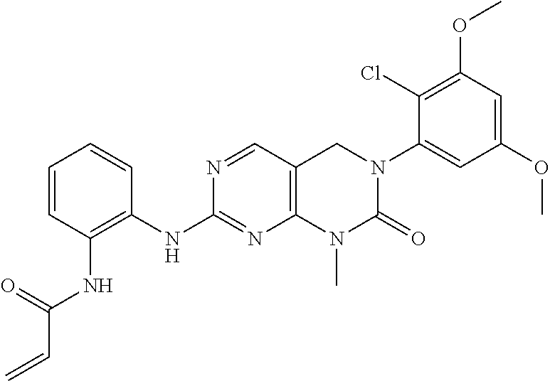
C12=C(C=NC(NC3=C(NC(C=C)=O)C=CC=C3)=N1)CN(C1=CC(OC)=CC(OC)=C1Cl)C(=O)N2C
